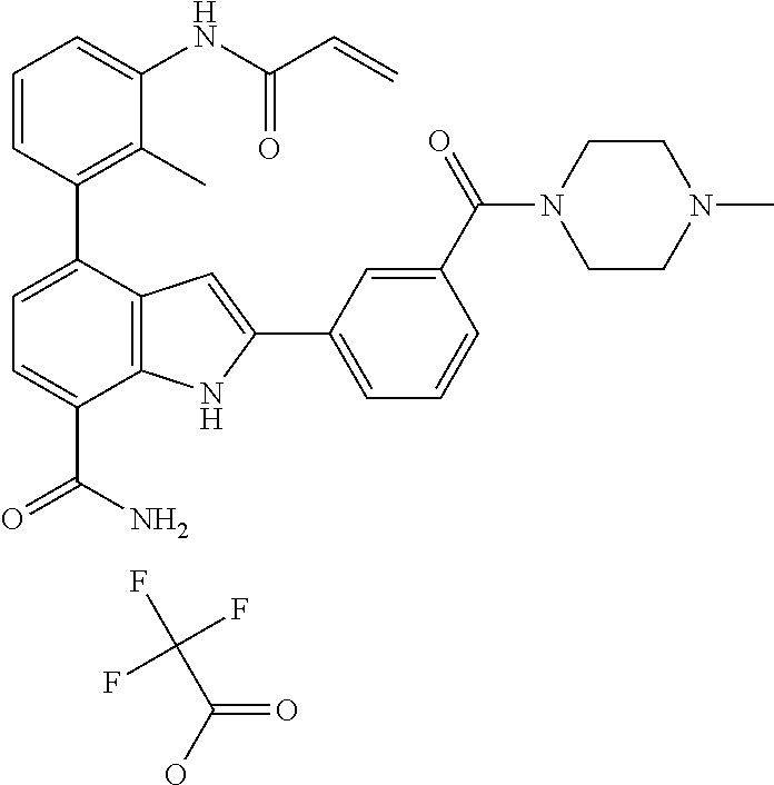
C1=CC(C2=CC=C(C(N)=O)C3=C2C=C(C2=CC=CC(C(=O)N4CCN(C)CC4)=C2)N3)=C(C)C(NC(C=C)=O)=C1.C(=O)(O)C(F)(F)F
